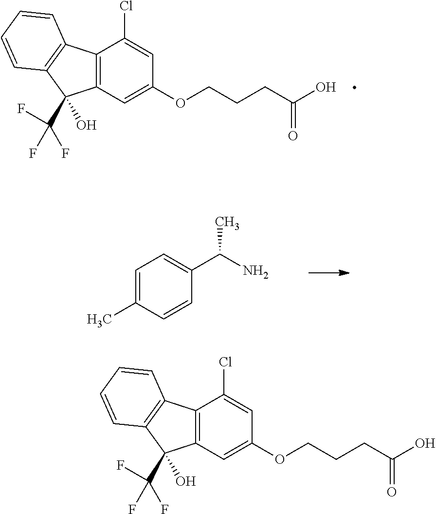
C1=C(C)C=CC(C(N)C)=C1.C12=C(C=C(OCCCC(=O)O)C=C1Cl)C(C(F)(F)F)(O)C1=C2C=CC=C1.C12=C(C=C(OCCCC(=O)O)C=C1Cl)C(C(F)(F)F)(O)C1=C2C=CC=C1
